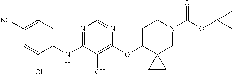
C1([CN])=CC=C(NC2=NC=NC(OC3C4(CN(C(OC(C)(C)C)=O)CC3)CC4)=C2C)C(Cl)=C1
